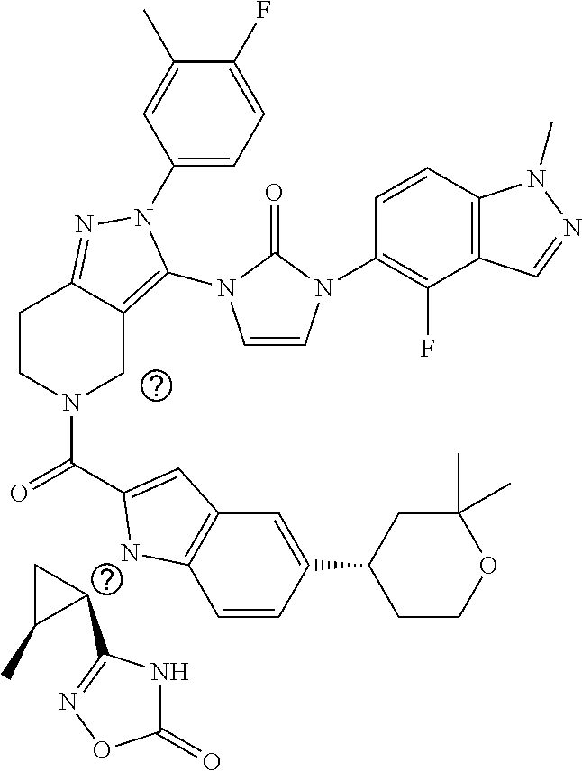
C1(C2=NOC(=O)N2)CC1C.C1(N2C(N3C=CN(C4=C(F)C5=C(C=C4)N(C)N=C5)C3=O)=C3CN(C(=O)C4=CC5=C(C=CC(C6CCOC(C)(C)C6)=C5)N4)CCC3=N2)=CC=C(F)C(C)=C1
